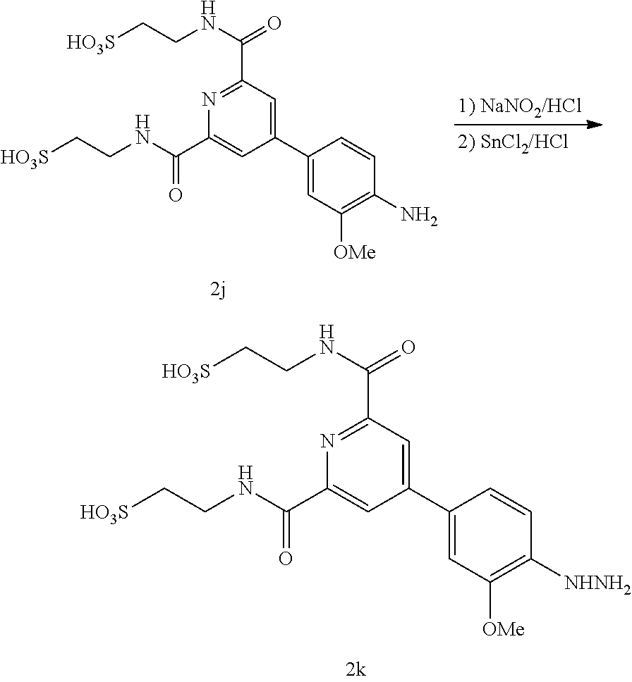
C1(C2=CC([OMe])=C(N)C=C2)=CC(C(NCC[HO3S])=O)=NC(C(NCC[HO3S])=O)=C1.C1(C2=CC([OMe])=C([NHNH2])C=C2)=CC(C(NCC[HO3S])=O)=NC(C(NCC[HO3S])=O)=C1
